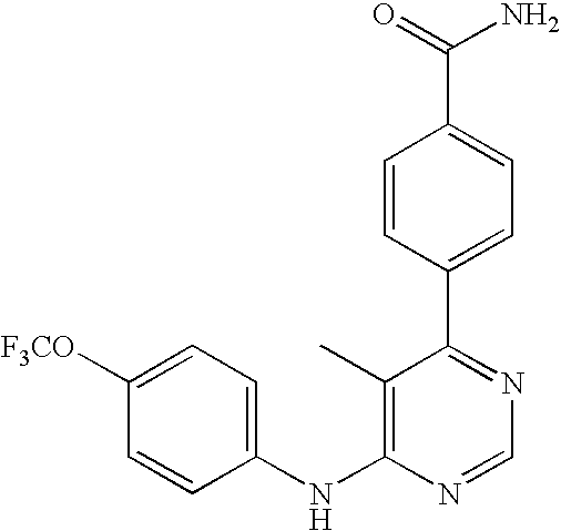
C1(NC2=C(C)C(C3=CC=C(C(=O)N)C=C3)=NC=N2)=CC=C([F3CO])C=C1
